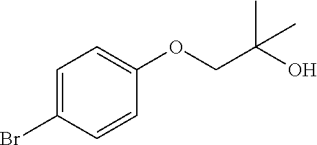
C1=C(Br)C=CC(OCC(O)(C)C)=C1
